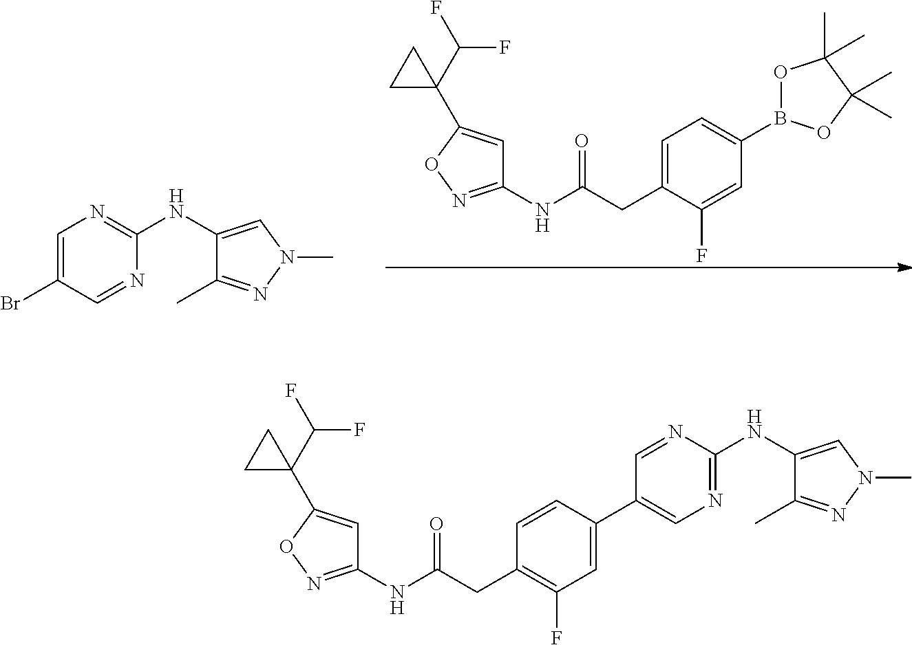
C1=C(CC(NC2=NOC(C3(C(F)F)CC3)=C2)=O)C(F)=CC(B2OC(C)(C)C(C)(C)O2)=C1.C1=C(Br)C=NC(NC2=CN(C)N=C2C)=N1.C1=CC(C2=CN=C(NC3=CN(C)N=C3C)N=C2)=CC(F)=C1CC(NC1=NOC(C2(C(F)F)CC2)=C1)=O
